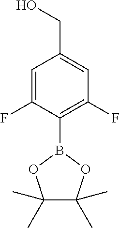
C1=C(F)C(B2OC(C)(C)C(C)(C)O2)=C(F)C=C1CO
